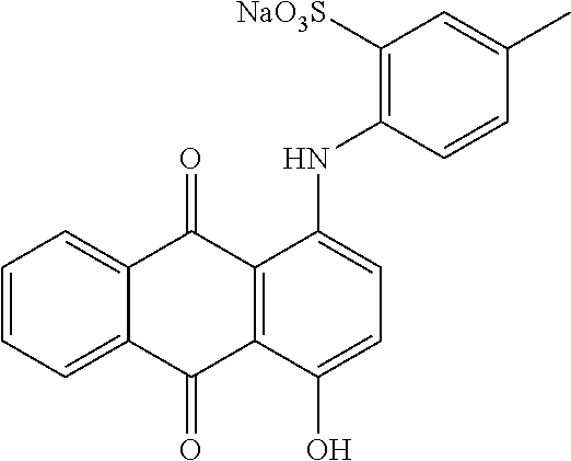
C1=CC=C2C(=C1)C(=O)C1=C(C2=O)C(O)=CC=C1NC1=C([NaO3S])C=C(C)C=C1
